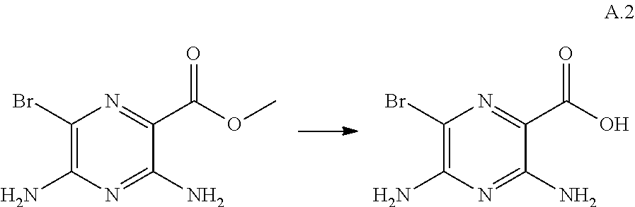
C1(Br)=C(N)N=C(N)C(C(OC)=O)=N1.C1(Br)=C(N)N=C(N)C(C(O)=O)=N1
